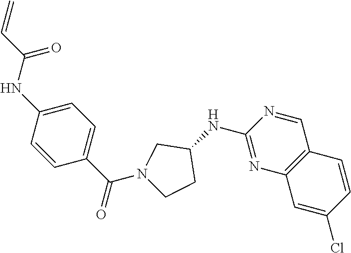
C1(NC2CCN(C(C3=CC=C(NC(C=C)=O)C=C3)=O)C2)=NC2=C(C=N1)C=CC(Cl)=C2
